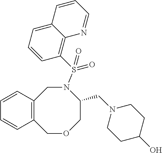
C12=C(COCC(CN3CCC(O)CC3)N(S(C3=C4C(=CC=C3)C=CC=N4)(=O)=O)C1)C=CC=C2
